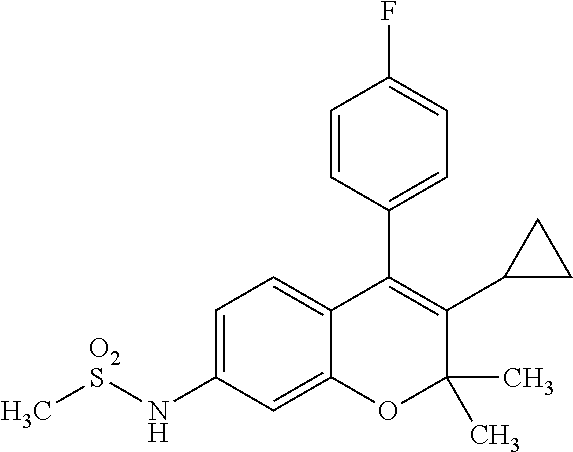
C1=CC(C2=C(C3CC3)C(C)(C)OC3=CC(N[O2S]C)=CC=C23)=CC=C1F
